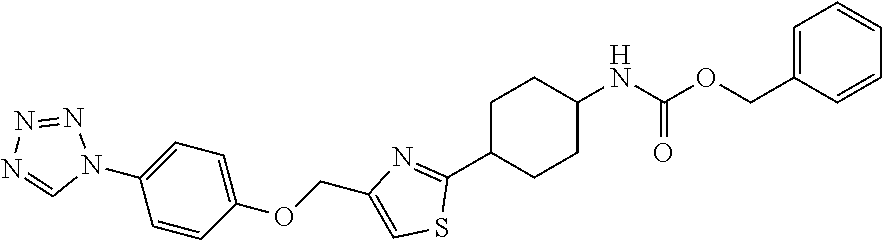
C(=O)(OCC1=CC=CC=C1)NC1CCC(C2=NC(COC3=CC=C(N4N=NN=C4)C=C3)=CS2)CC1
